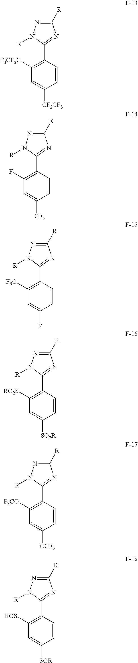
C1([R])=NN([R])C(C2=C([F3CF2C])C=C([CF2CF3])C=C2)=N1.C1([R])=NN([R])C(C2=C(F)C=C([CF3])C=C2)=N1.C1([R])=NN([R])C(C2=C([F3C])C=C(F)C=C2)=N1.C1([R])=NN([R])C(C2=C([RO2S])C=C([SO2R])C=C2)=N1.C1([R])=NN([R])C(C2=C([F3CO])C=C([OCF3])C=C2)=N1.C1([R])=NN([R])C(C2=C([ROS])C=C([SOR])C=C2)=N1
